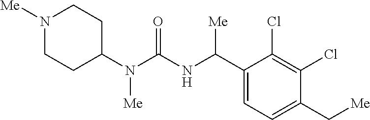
C1(N(C(NC(C2=CC=C(C[Me])C(Cl)=C2Cl)[Me])=O)[Me])CCN([Me])CC1
